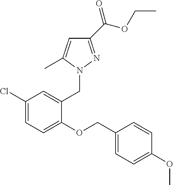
C1(C(OCC)=O)=NN(CC2=CC(Cl)=CC=C2OCC2=CC=C(OC)C=C2)C(C)=C1
